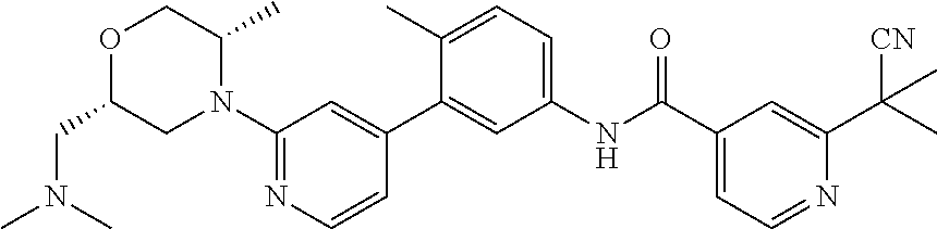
O1C(CN(C)C)CN(C2=NC=CC(C3=CC(NC(C4=CC=NC(C(C)([CN])C)=C4)=O)=CC=C3C)=C2)C(C)C1
